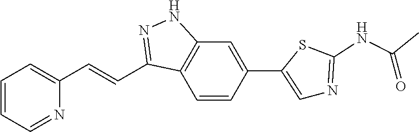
C1=CC=NC(C=CC2=NNC3=C2C=CC(C2=CN=C(NC(=O)C)S2)=C3)=C1
